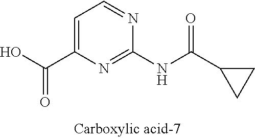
C1=C(C(O)=O)N=C(NC(C2CC2)=O)N=C1
